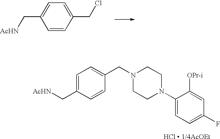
C(C1=CC=C(CCl)C=C1)[AcHN].C1(N2CCN(CC3=CC=C(C[AcHN])C=C3)CC2)=CC=C(F)C=C1[OPr-i]
